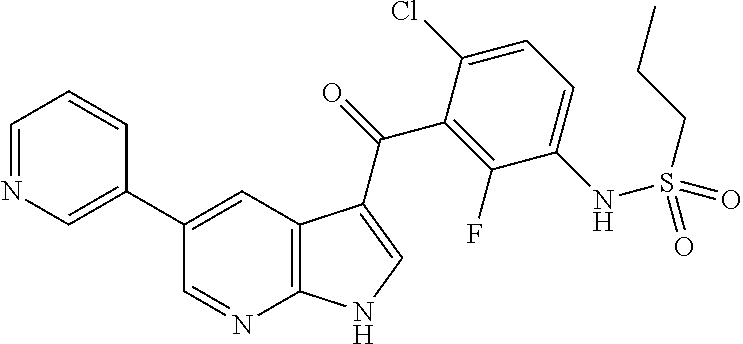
C12=C(C=C(C3=CN=CC=C3)C=N1)C(C(=O)C1=C(F)C(NS(CCC)(=O)=O)=CC=C1Cl)=CN2
